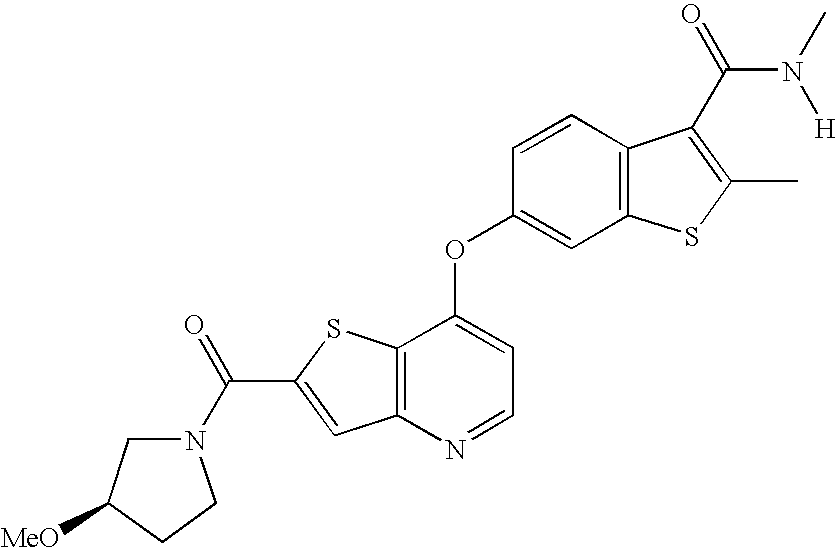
C12=C(N=CC=C1OC1=CC3=C(C=C1)C(C(N([H])C)=O)=C(C)S3)C=C(C(N1CC([MeO])CC1)=O)S2
